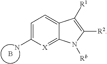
C1=C(N)[X]=C2C(=C1)C([R1])=C([R2])N2[Rb].B
